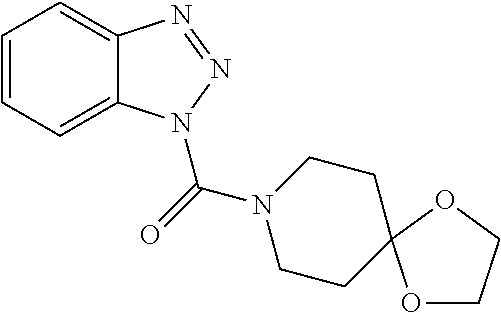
C1=CC=C2C(=C1)N=NN2C(N1CCC2(CC1)OCCO2)=O
